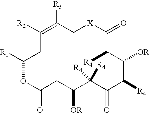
C1([R2])=C([R3])C[X]C(=O)C([R4])C([OR])C([R4])C(=O)C([R4])([R4])C([OR])CC(=O)OC([R1])C1
